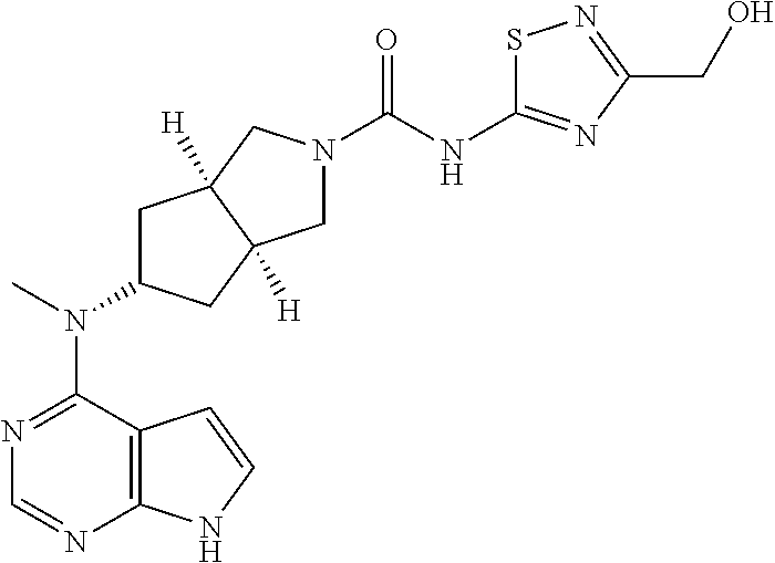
N1=C(N(C)C2CC3([H])C([H])(C2)CN(C(NC2=NC(CO)=NS2)=O)C3)C2=C(N=C1)NC=C2
